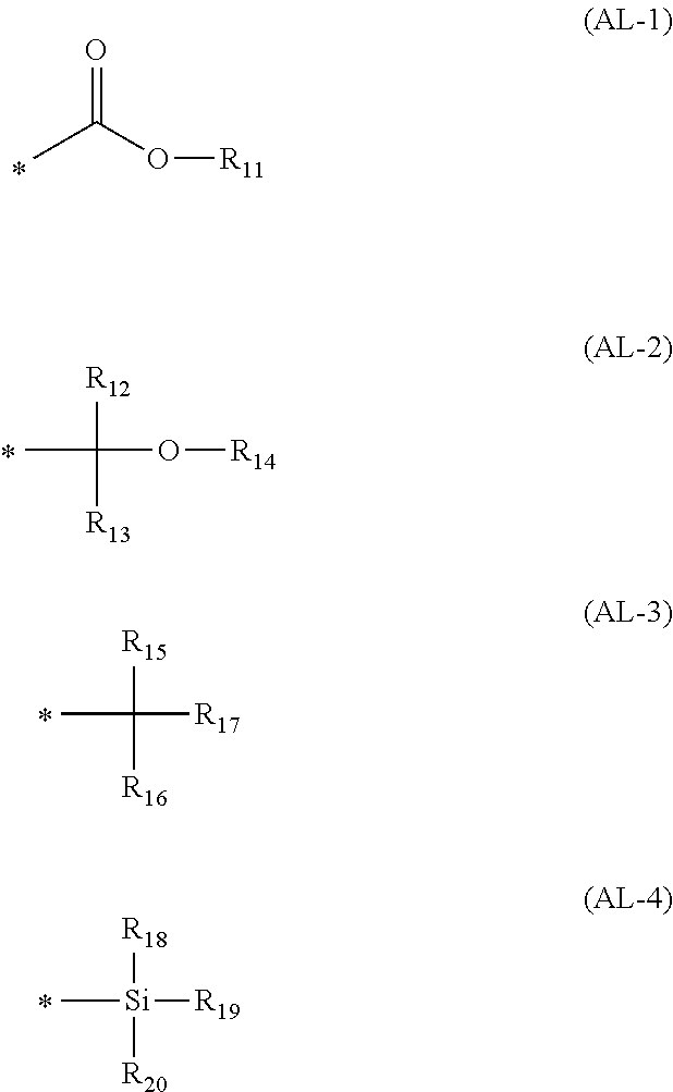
CC(O[R11])=O.CC(O[R14])([R12])[R13].CC([R17])([R15])[R16].C[Si]([R19])([R18])[R20]
